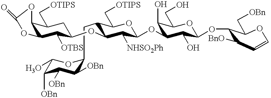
C12C(C([OTBS])C(OC3C(CC4C([OBn])C([OBn])C([OBn])C(O)O4)C(C[OTIPS])OC(OC4C(O)C(CO)OC(OC5C([BnO])C=COC5C[OBn])C4O)C3[NHSO2Ph])CC1C[OTIPS])OC(=O)O2
